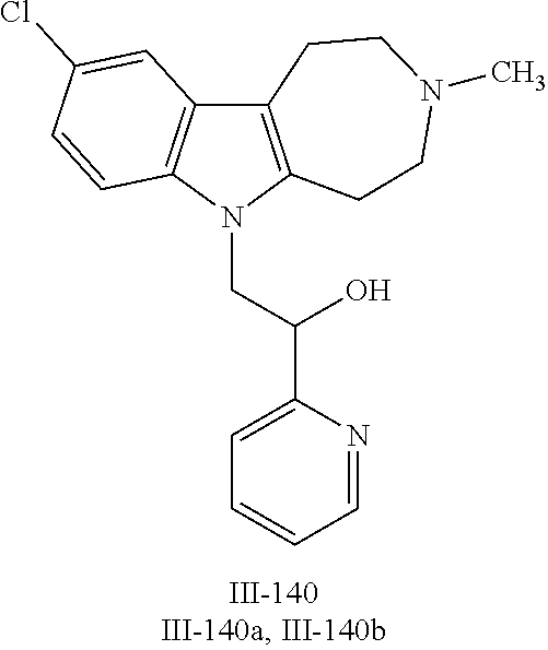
N1(CC(C2=CC=CC=N2)O)C2=C(C3=C1C=CC(Cl)=C3)CCN(C)CC2
